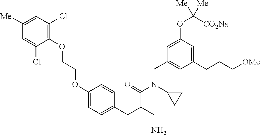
C1(OCCOC2=C(Cl)C=C([Me])C=C2Cl)=CC=C(CC(CN)C(=O)N(C2CC2)CC2=CC(CCC[OMe])=CC(OC([CO2Na])([Me])[Me])=C2)C=C1
